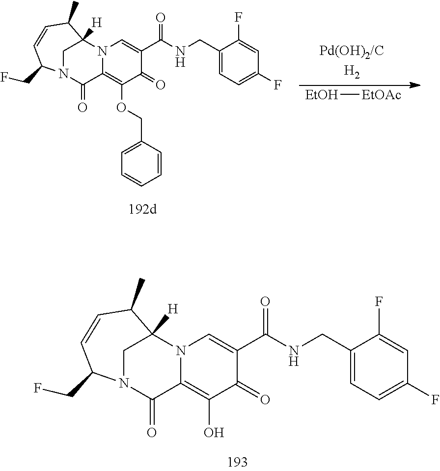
C1(CNC(C2=CN3C(=C(OCC4=CC=CC=C4)C2=O)C(=O)N2CC3([H])C(C)C=CC2CF)=O)=CC=C(F)C=C1F.[EtOH][EtOAc].C1(CNC(C2=CN3C(=C(O)C2=O)C(=O)N2CC3([H])C(C)C=CC2CF)=O)=CC=C(F)C=C1F
